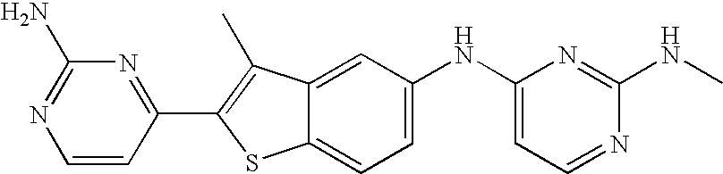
C1=CC(C2=C(C)C3=CC(NC4=CC=NC(NC)=N4)=CC=C3S2)=NC(N)=N1
